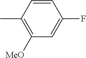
C1=CC(C)=C([MeO])C=C1F
